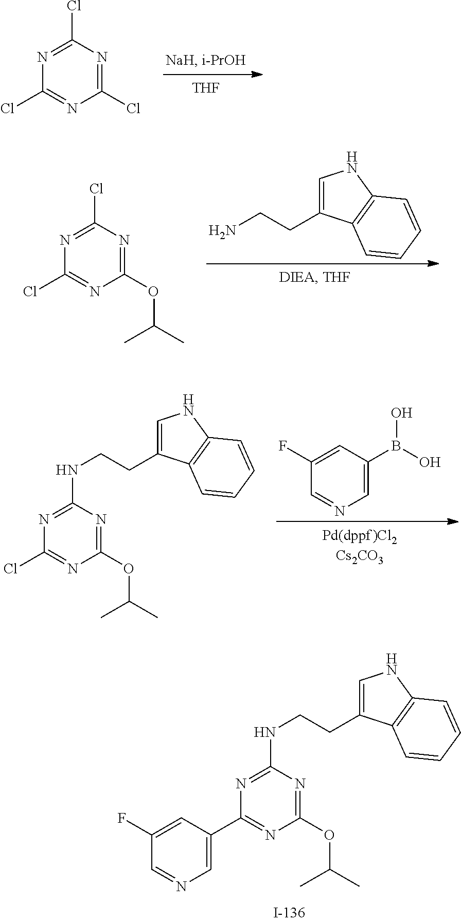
[THF].C1(Cl)=NC(Cl)=NC(Cl)=N1.C(CC1=CNC2=C1C=CC=C2)N.C1(OC(C)C)=NC(Cl)=NC(Cl)=N1.C1(F)=CC(B(O)O)=CN=C1.C1(OC(C)C)=NC(NCCC2=CNC3=C2C=CC=C3)=NC(Cl)=N1.C1(F)=CC(C2=NC(OC(C)C)=NC(NCCC3=CNC4=C3C=CC=C4)=N2)=CN=C1
